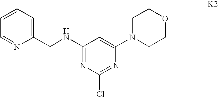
C1(NCC2=CC=CC=N2)=NC(Cl)=NC(N2CCOCC2)=C1
